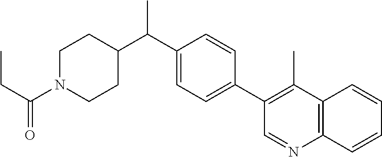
C(C1=CC=C(C2=C(C)C3=C(N=C2)C=CC=C3)C=C1)(C)C1CCN(C(CC)=O)CC1
